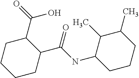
C1CC(C(=O)NC2CCCC(C)C2C)C(C(O)=O)CC1
